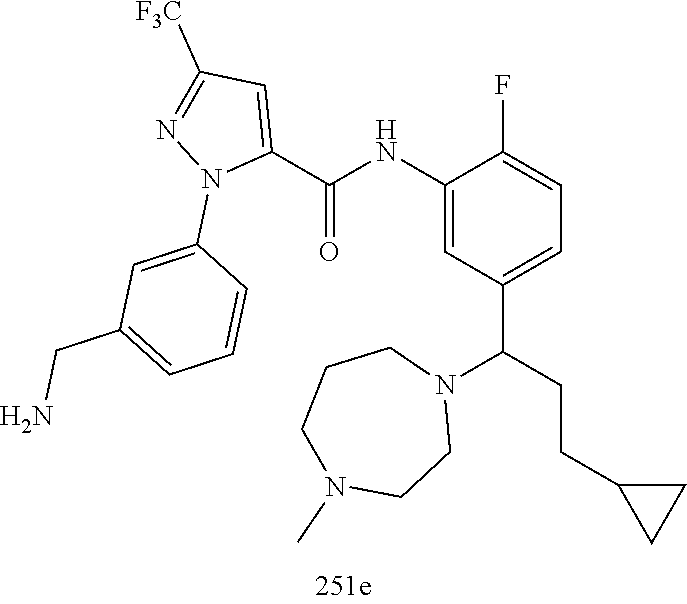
C1=C(C(NC2=CC(C(N3CCCN(C)CC3)CCC3CC3)=CC=C2F)=O)N(C2=CC(CN)=CC=C2)N=C1[F3C]
